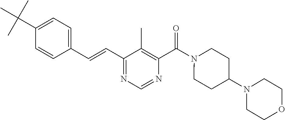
C1=CC(C=CC2=NC=NC(C(=O)N3CCC(N4CCOCC4)CC3)=C2C)=CC=C1C(C)(C)C
